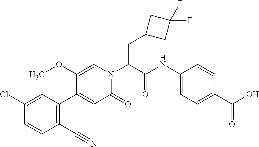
C1(Cl)=CC(C2=CC(=O)N(C(C(NC3=CC=C(C(O)=O)C=C3)=O)CC3CC(F)(F)C3)C=C2OC)=C(C#N)C=C1
